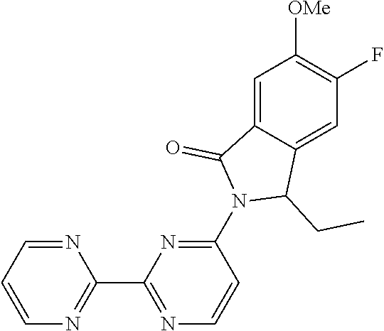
N1=CC=CN=C1C1=NC=CC(N2C(CC)C3=CC(F)=C([OMe])C=C3C2=O)=N1
